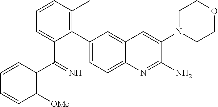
C1(C(=N)C2=CC=CC(C)=C2C2=CC=C3C(=C2)C=C(N2CCOCC2)C(N)=N3)=C([OMe])C=CC=C1
